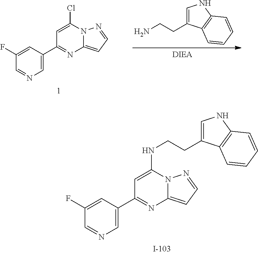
C1=C(NCCC2=CNC3=C2C=CC=C3)N2C(=CC=N2)N=C1C1=CN=CC(F)=C1.C1=C(Cl)N2C(=CC=N2)N=C1C1=CN=CC(F)=C1.C1=C(CCN)C2=C(N1)C=CC=C2
